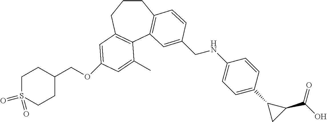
C1CCC2=C(C3=C1C=CC(CNC1=CC=C(C4CC4C(=O)O)C=C1)=C3)C(C)=CC(OCC1CCS(=O)(=O)CC1)=C2
